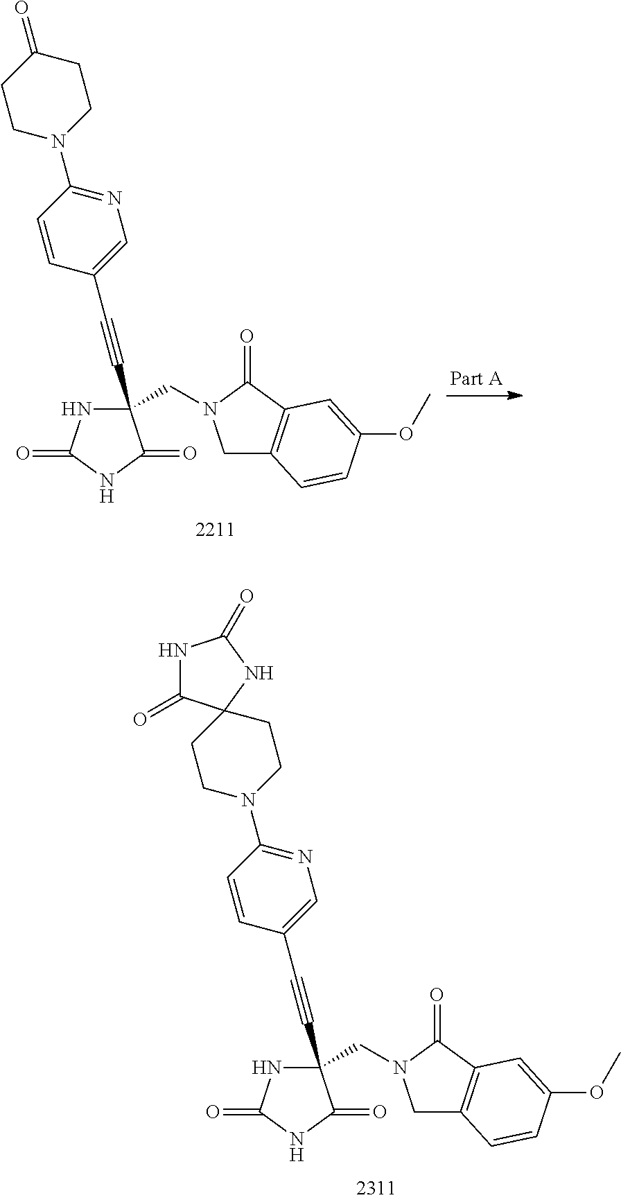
C1(CN2CC3=C(C2=O)C=C(OC)C=C3)(C#CC2=CN=C(N3CCC4(CC3)C(=O)NC(=O)N4)C=C2)NC(=O)NC1=O.C1(CN2CC3=C(C2=O)C=C(OC)C=C3)(C#CC2=CN=C(N3CCC(=O)CC3)C=C2)NC(=O)NC1=O
